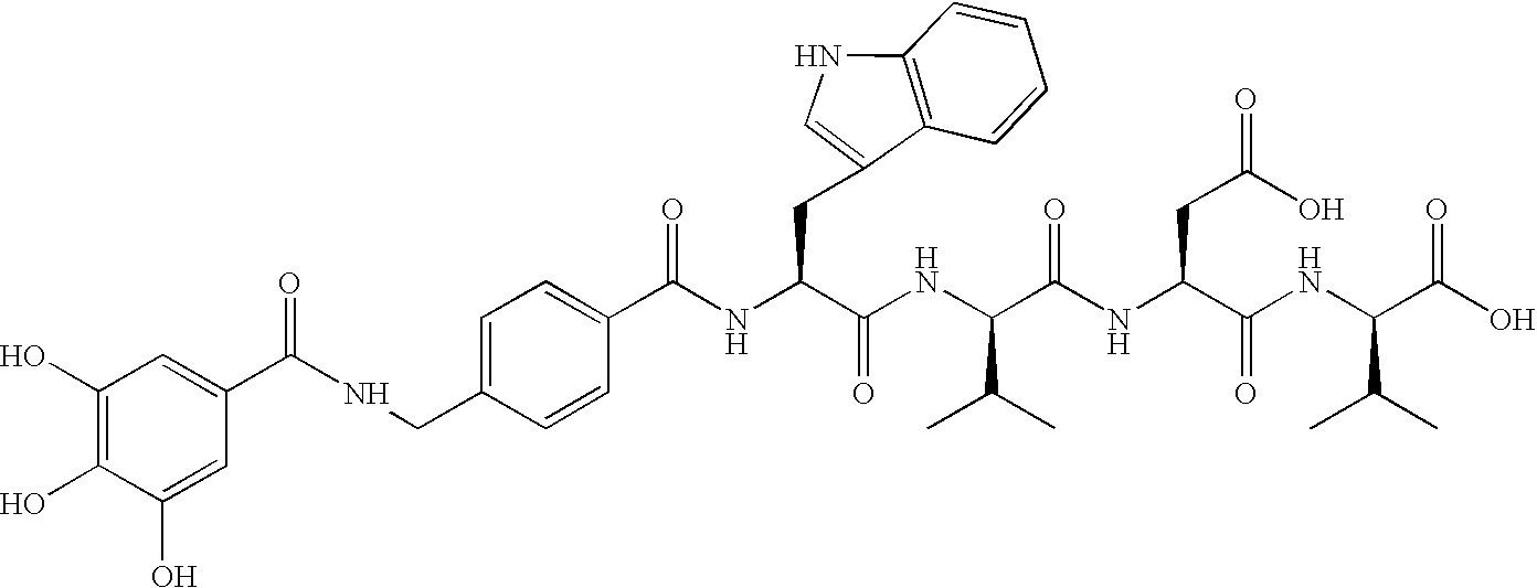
C1(O)=C(O)C(O)=CC(C(NCC2=CC=C(C(NC(C(NC(C(NC(C(NC(C(O)=O)C(C)C)=O)CC(=O)O)=O)C(C)C)=O)CC3=CNC4=C3C=CC=C4)=O)C=C2)=O)=C1
